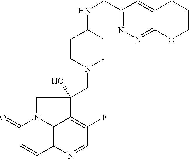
C12=C3N=CC(F)=C1C(CN1CCC(NCC4=NN=C5C(=C4)CCCO5)CC1)(O)CN2C(=O)C=C3
